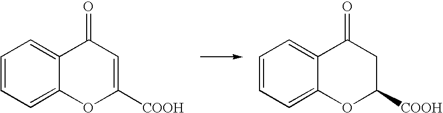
C1=CC=C2C(=C1)C(=O)C=C([COOH])O2.C1=CC=C2C(=C1)C(=O)CC([COOH])O2
